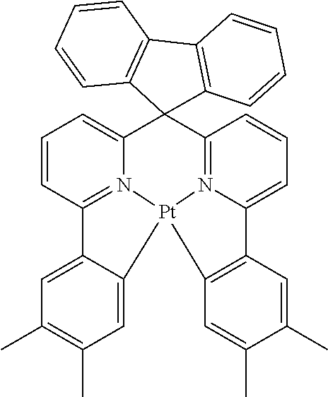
C1=CC2=N3C(=C1)C1(C4=N5C(=CC=C4)C4=C(C=C(C)C(C)=C4)[Pt]35C3=CC(C)=C(C)C=C23)C2=C(C=CC=C2)C2=C1C=CC=C2
